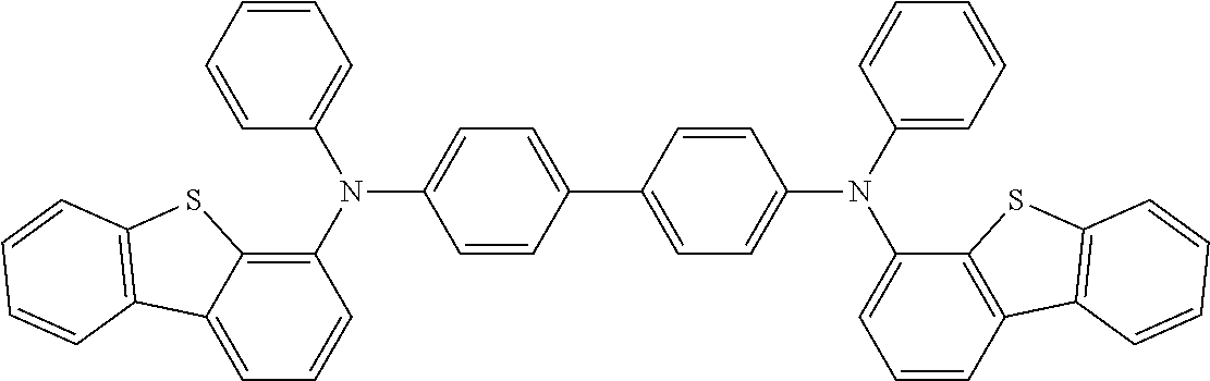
C1=C2C(=C(N(C3=CC=C(C4=CC=C(N(C5=CC=CC6=C5SC5=C6C=CC=C5)C5=CC=CC=C5)C=C4)C=C3)C3=CC=CC=C3)C=C1)SC1=C2C=CC=C1
